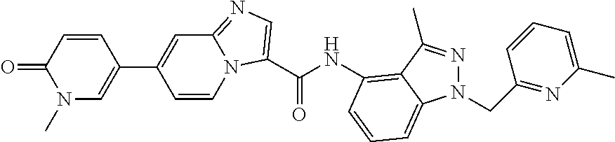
C1=CN2C(=NC=C2C(NC2=C3C(C)=NN(CC4=NC(C)=CC=C4)C3=CC=C2)=O)C=C1C1=CN(C)C(=O)C=C1
